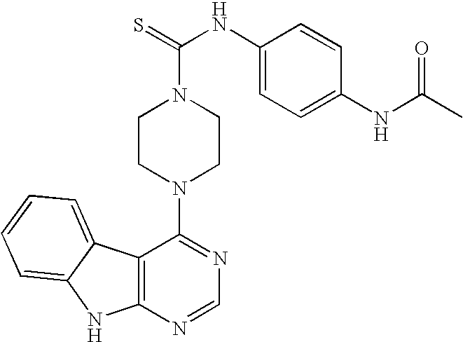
C12=C(N=CN=C1N1CCN(C(=S)NC3=CC=C(NC(C)=O)C=C3)CC1)NC1=CC=CC=C21
